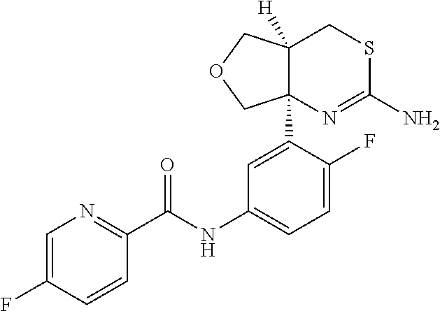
C1=C(C23N=C(N)SCC2([H])COC3)C(F)=CC=C1NC(C1=NC=C(F)C=C1)=O
